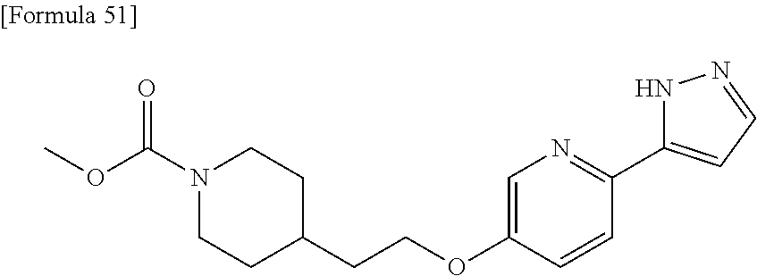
C(COC1=CN=C(C2=CC=NN2)C=C1)C1CCN(C(OC)=O)CC1
